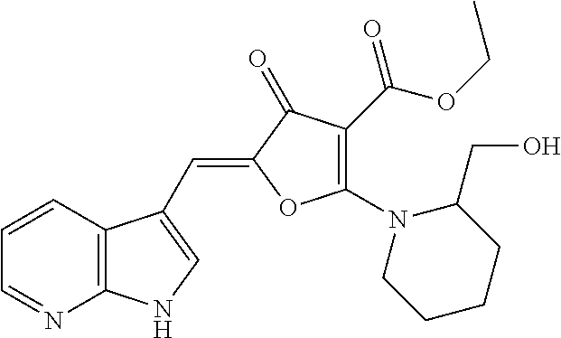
C1=CC2=C(N=C1)NC=C2C=C1C(=O)C(C(=O)OCC)=C(N2CCCCC2CO)O1
